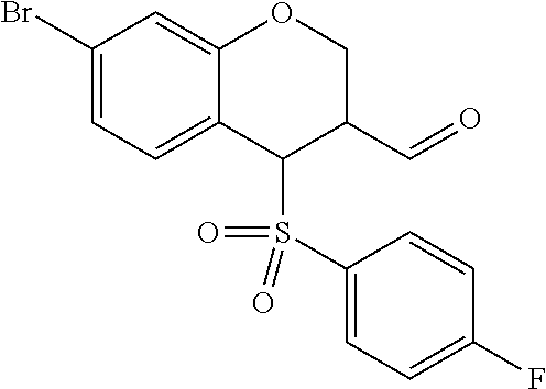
C1(Br)=CC=C2C(=C1)OCC(C=O)C2S(=O)(C1=CC=C(F)C=C1)=O
